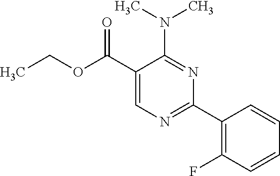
N(C1=NC(C2=C(F)C=CC=C2)=NC=C1C(OCC)=O)(C)C
